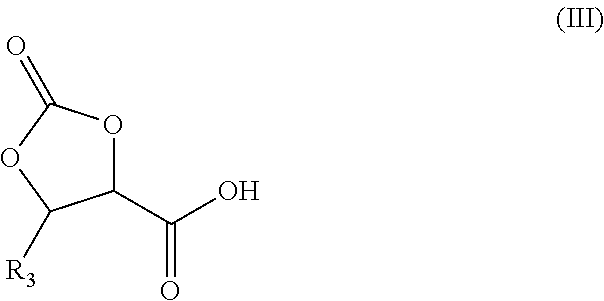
C1(C(O)=O)OC(=O)OC1[R3]
